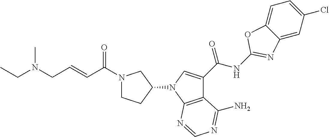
C12=CC(Cl)=CC=C1OC(NC(C1=CN(C3CCN(C(C=CCN(CC)C)=O)C3)C3=C1C(N)=NC=N3)=O)=N2
